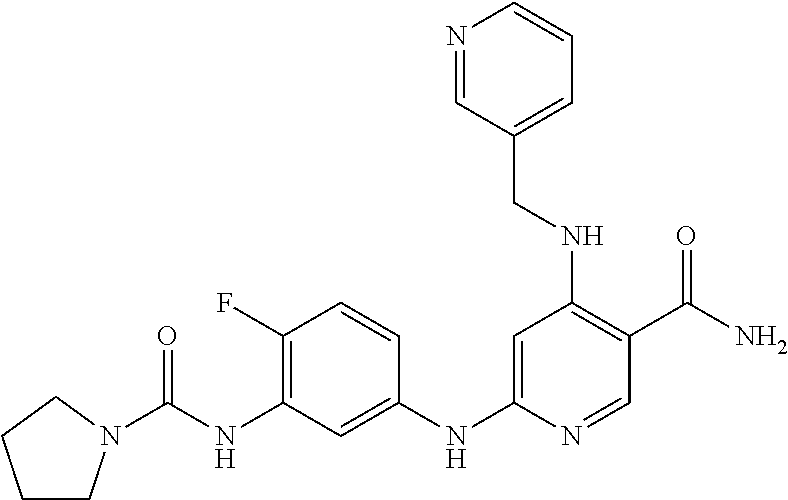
C1N(C(=O)NC2=C(F)C=CC(NC3=CC(NCC4=CC=CN=C4)=C(C(N)=O)C=N3)=C2)CCC1
